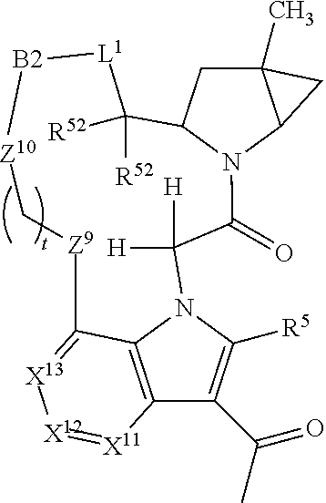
C12(C)CC3N(C1C2)C(=O)C([H])([H])N1C([R5])=C(C(C)=O)C2=C1C(=[X13][X12]=[X11]2)[Z9]C[Z10][B2][L1]C3([R52])[R52]
